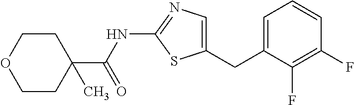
C1(C(=O)NC2=NC=C(CC3=CC=CC(F)=C3F)S2)(C)CCOCC1
